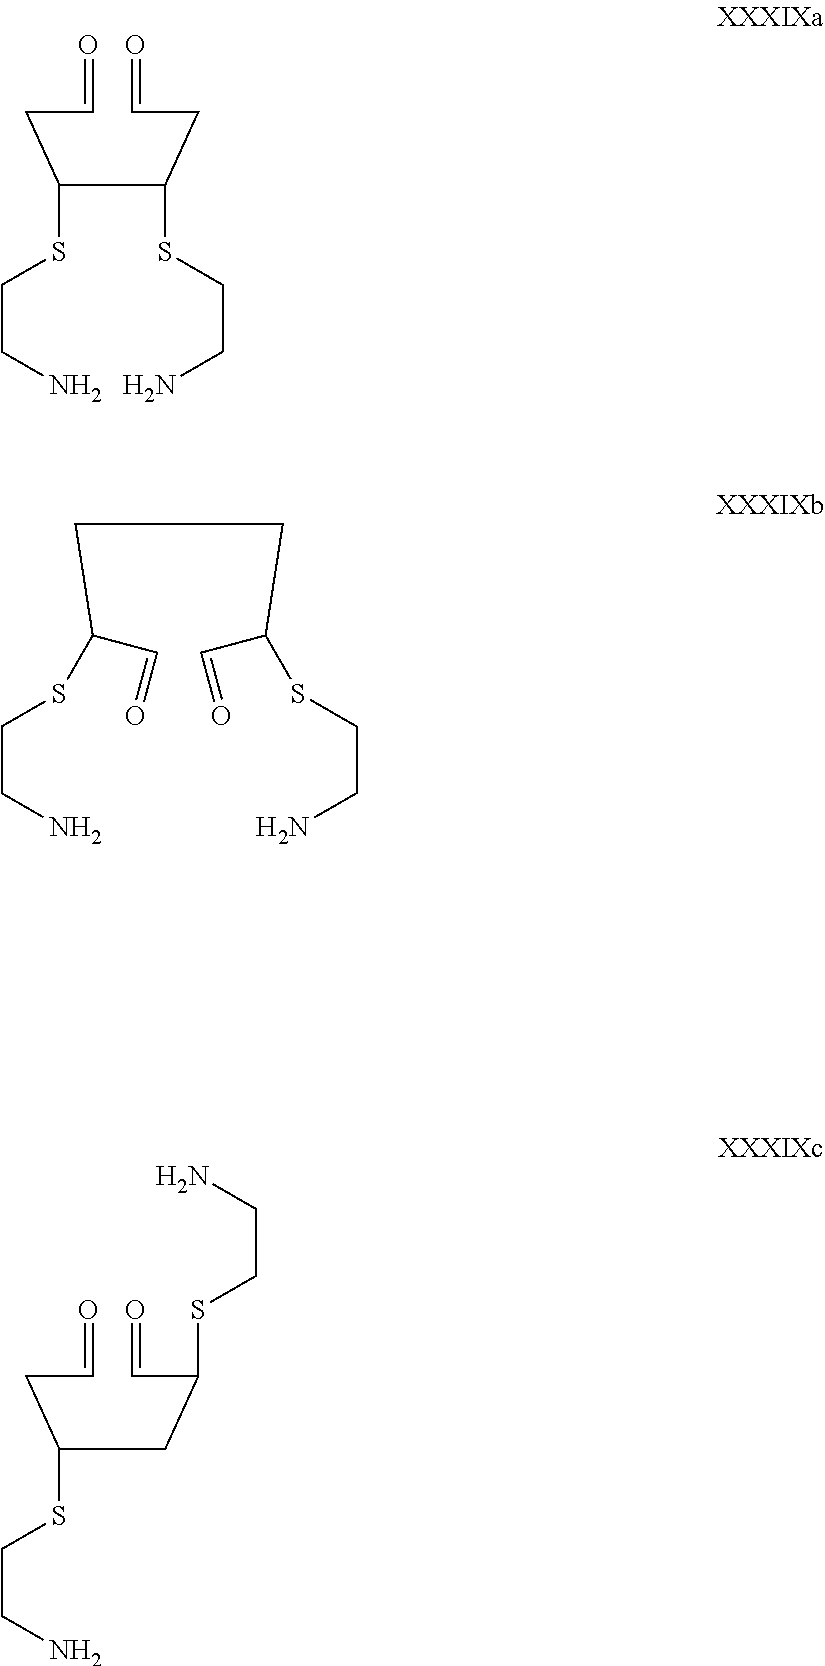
C(C(CC=O)SCCN)(CC=O)SCCN.C(CC(C=O)SCCN)C(C=O)SCCN.C(CC(C=O)SCCN)(CC=O)SCCN
